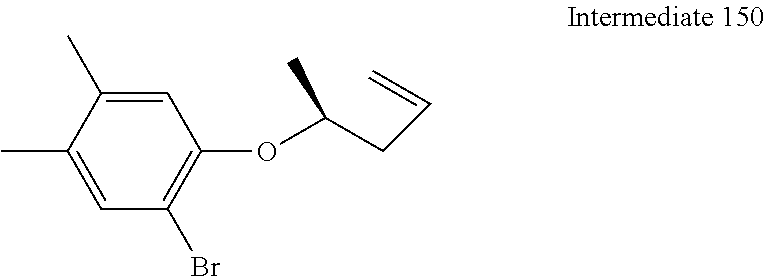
C1=C(C)C(C)=CC(OC(CC=C)C)=C1Br
